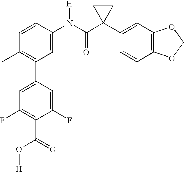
C1(N(C(C2(C3=CC4=C(C=C3)OCO4)CC2)=O)[H])=CC(C2=CC(F)=C(C(=O)O[H])C(F)=C2)=C(C)C=C1
